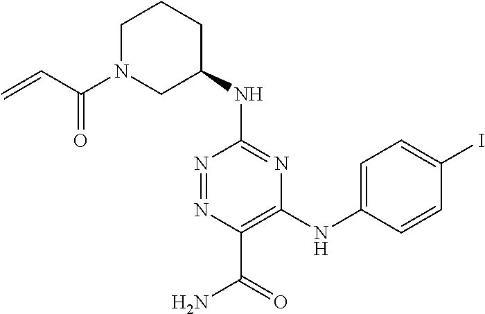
C1(NC2=NC(NC3=CC=C(I)C=C3)=C(C(=O)N)N=N2)CCCN(C(=O)C=C)C1
